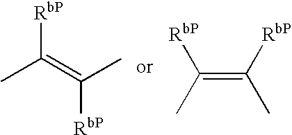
[RbP]C(=C(C)[RbP])C.C(=C([RbP])C)(C)[RbP]
